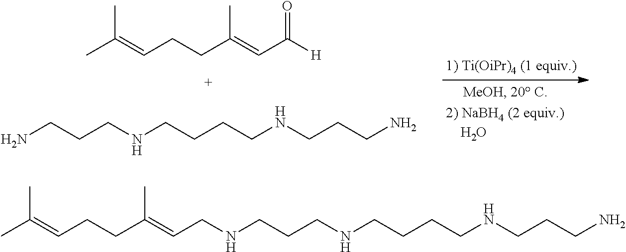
C(CCNCCCCNCCCN)NCC=C(CCC=C(C)C)C.CC(=CCCC(=CC([H])=O)C)C.NCCCNCCCCNCCCN
